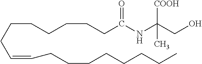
C(C(NC(CO)([COOH])C)=O)CCCCCCC=CCCCCCCCC
